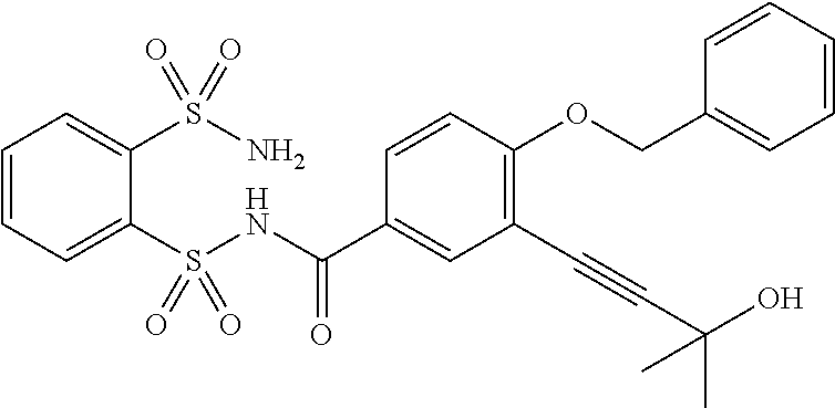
O(C1=C(C#CC(O)(C)C)C=C(C(NS(C2=CC=CC=C2S(=O)(=O)N)(=O)=O)=O)C=C1)CC1=CC=CC=C1
